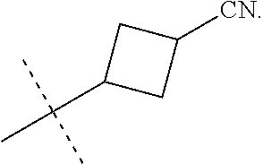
C1([CN])CC(C(C)(C)C)C1
